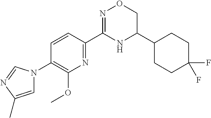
C1=CC(C2=NOCC(C3CCC(F)(F)CC3)N2)=NC(OC)=C1N1C=C(C)N=C1
